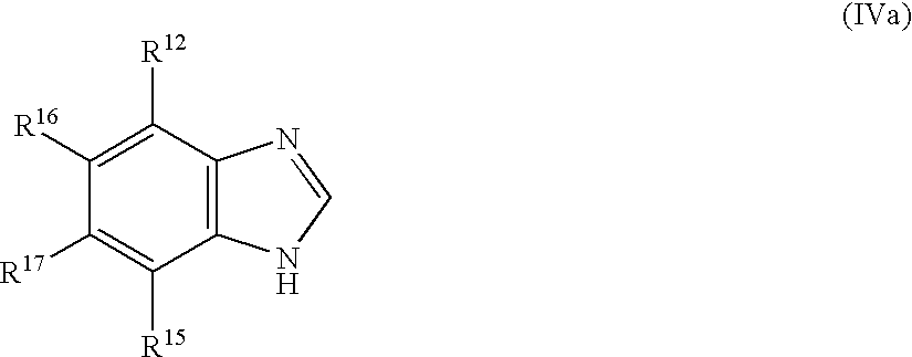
C1([R17])=C([R15])C2=C(C([R12])=C1[R16])N=CN2
